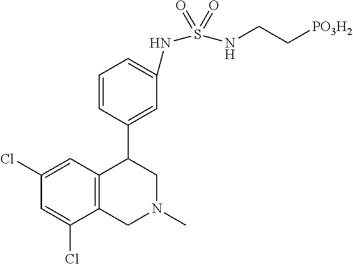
C1(Cl)=CC2=C(C(Cl)=C1)CN(C)CC2C1=CC(NS(NCC[PO3H2])(=O)=O)=CC=C1
